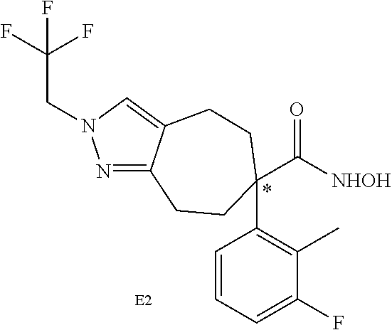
N1=C2C(=CN1CC(F)(F)F)CCC(C([NHOH])=O)(C1=C(C)C(F)=CC=C1)CC2
